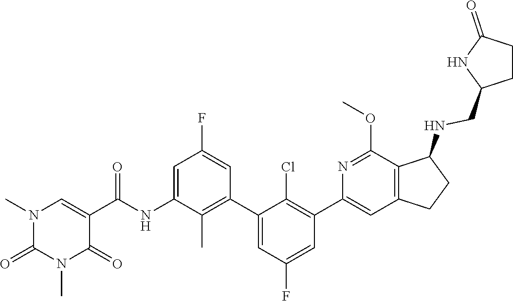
N1(C)C(=O)N(C)C=C(C(=O)NC2=CC(F)=CC(C3=CC(F)=CC(C4=CC5=C(C(OC)=N4)C(NCC4CCC(=O)N4)CC5)=C3Cl)=C2C)C1=O
